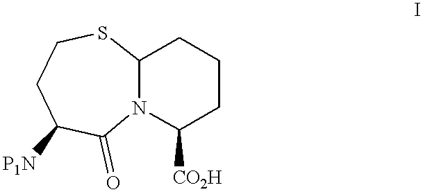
C12N(C([CO2H])CCC1)C(=O)C([P1N])CCS2
